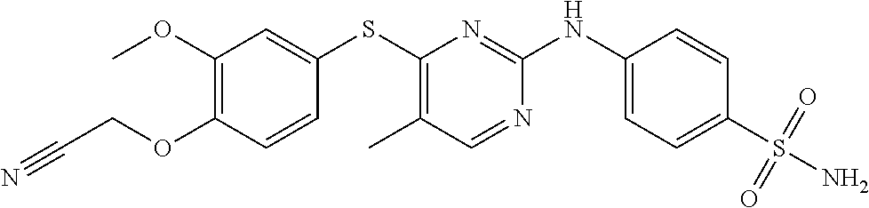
C1(OC)=C(OCC#N)C=CC(SC2=C(C)C=NC(NC3=CC=C(S(N)(=O)=O)C=C3)=N2)=C1
